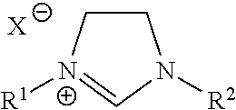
[N+]1([R1])=CN([R2])CC1.[X]
